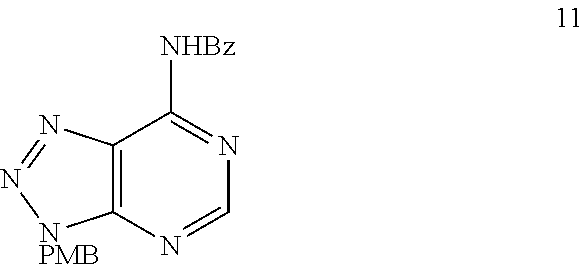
C12=C(N=CN=C1[NHBz])[NPMB]N=N2
